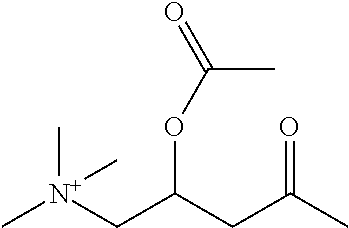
C[N+](CC(CC(C)=O)OC(=O)C)(C)C
